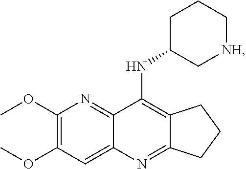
C12=C(NC3C[NH]CCC3)C3=NC(OC)=C(OC)C=C3N=C1CCC2
